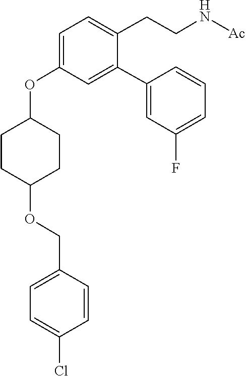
C1CC(OCC2=CC=C(Cl)C=C2)CCC1OC1=CC=C(CCN[Ac])C(C2=CC(F)=CC=C2)=C1
